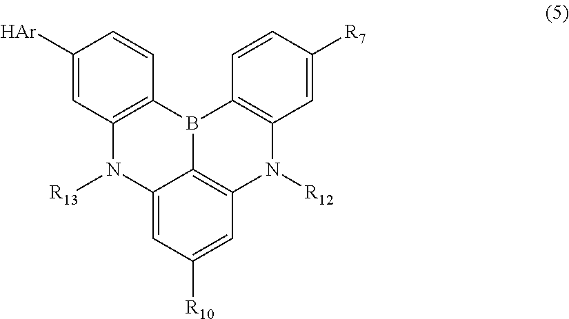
C12=C(N([R13])C3=CC([R10])=CC4=C3B1C1=C(N4[R12])C=C([R7])C=C1)C=C([Ar])C=C2
